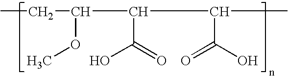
CCC(C(C(C)C(O)=O)C(=O)O)OC
